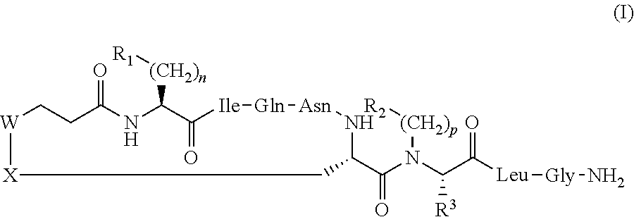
[W]1[X]CC(C(N(C(C([Leu][Gly]N)=O)[R3])[(CH2)p][R2])=O)N[Asn][Gln][Ile]C(=O)C([(CH2)n][R1])NC(=O)CC1
